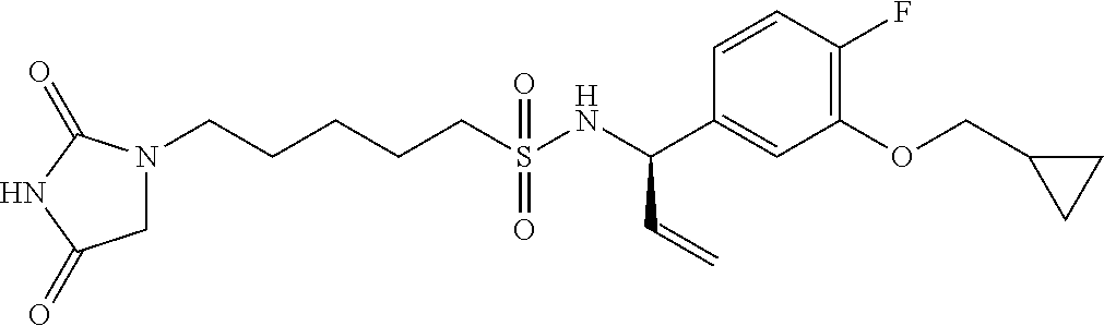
N1(CCCCCS(NC(C2=CC(OCC3CC3)=C(F)C=C2)C=C)(=O)=O)CC(=O)NC1=O
